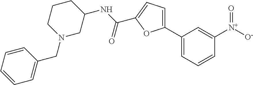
C1(C2=CC=C(C(NC3CCCN(CC4=CC=CC=C4)C3)=O)O2)=CC=CC([N+]([O-])=O)=C1
